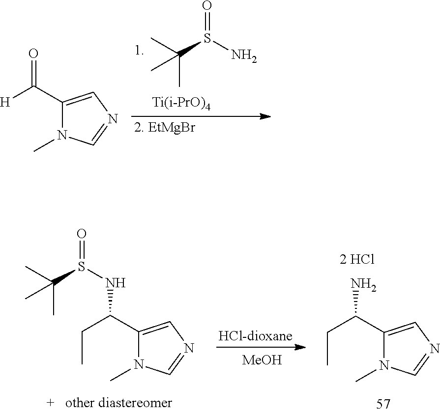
CC(S(N)=O)(C)C.C1(C([H])=O)=CN=CN1C.[MeOH].CC(S(NC(CC)C1=CN=CN1C)=O)(C)C.NC(CC)C1=CN=CN1C
